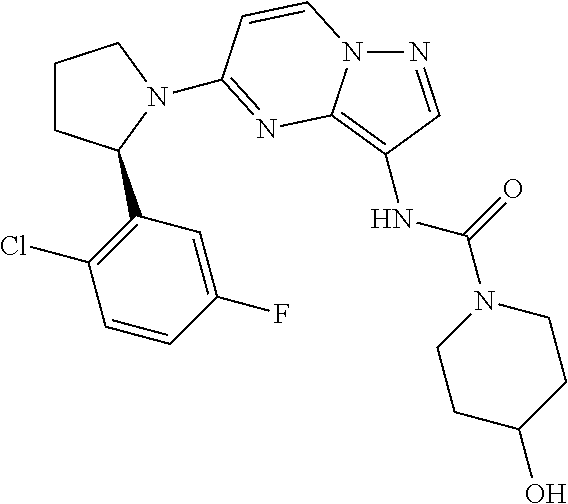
N(C(=O)N1CCC(O)CC1)C1=C2N(N=C1)C=CC(N1C(C3=C(Cl)C=CC(F)=C3)CCC1)=N2
